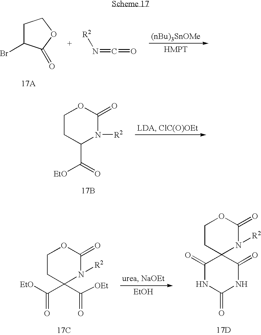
C1C(Br)C(=O)OC1.[R2]N=C=O.C1CC(C([EtO])=O)N([R2])C(=O)O1.[17B].[EtO]C(C1(C([OEt])=O)N([R2])C(=O)OCC1)=O.[17C].C1CC2(N([R2])C(=O)O1)C(=O)NC(=O)NC2=O.[17D].[EtOH]
